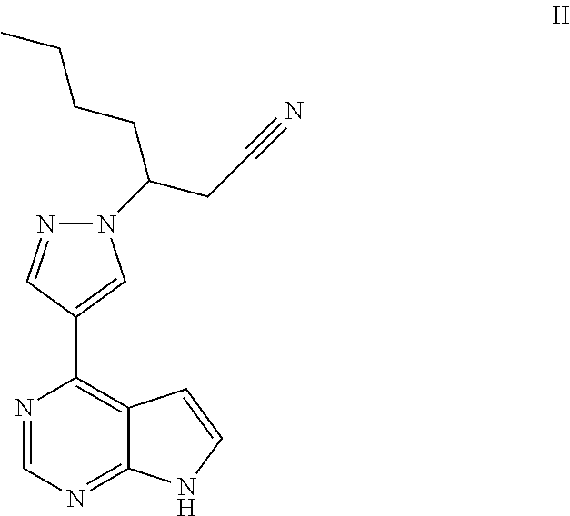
N1(C(CC#N)CCCC)N=CC(C2=C3C(=NC=N2)NC=C3)=C1
